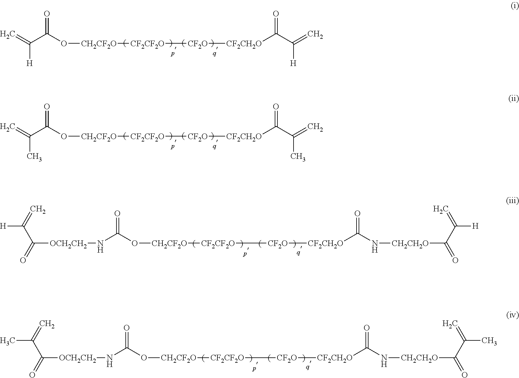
C=C(C(O[CH2CF2O][CF2CF2O][CF2O][CF2CH2O]C(C(=C)[H])=O)=O)[H].C=C(C(O[CH2CF2O][CF2CF2O][CF2O][CF2CH2O]C(C(=C)C)=O)=O)C.O=C(C(=C)[H])[OCH2CH2]NC(O[CH2CF2O][CF2CF2O][CF2O][CF2CH2O]C(N[CH2CH2O]C(=O)C([H])=C)=O)=O.O=C(C(=C)C)[OCH2CH2]NC(O[CH2CF2O][CF2CF2O][CF2O][CF2CH2O]C(N[CH2CH2O]C(=O)C(C)=C)=O)=O
